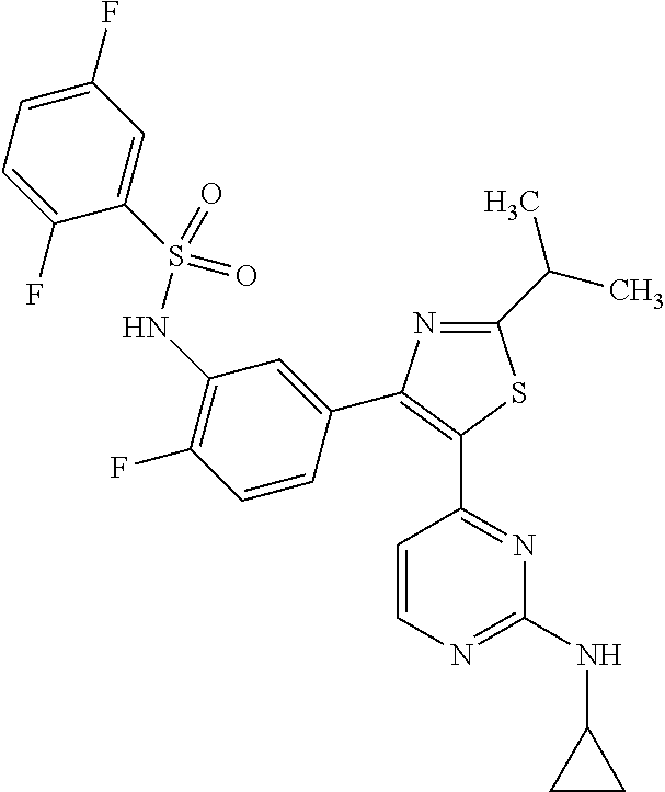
C1=C(F)C=C(S(NC2=C(F)C=CC(C3=C(C4=NC(NC5CC5)=NC=C4)SC(C(C)C)=N3)=C2)(=O)=O)C(F)=C1
